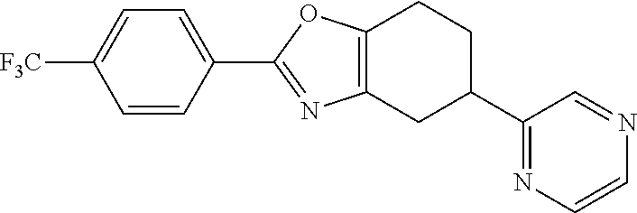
C1([F3C])=CC=C(C2=NC3=C(O2)CCC(C2=NC=CN=C2)C3)C=C1
